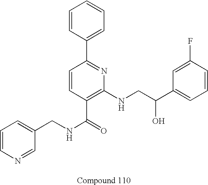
C1=CN=CC(CNC(=O)C2=C(NCC(C3=CC=CC(F)=C3)O)N=C(C3=CC=CC=C3)C=C2)=C1
